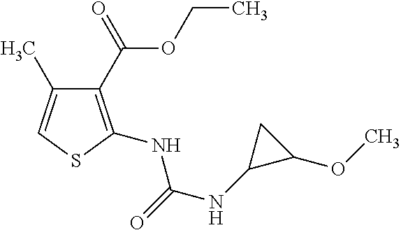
C1(C(=O)OCC)=C(NC(NC2C(OC)C2)=O)SC=C1C
